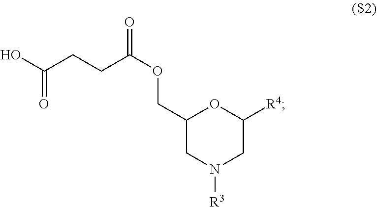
C1(COC(=O)CCC(O)=O)CN([R3])CC([R4])O1
